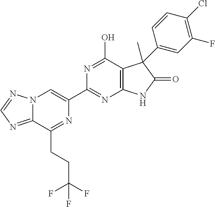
C12=NC=NN1C=C(C1=NC3=C(C(O)=N1)C(C)(C1=CC(F)=C(Cl)C=C1)C(=O)N3)N=C2CCC(F)(F)F
